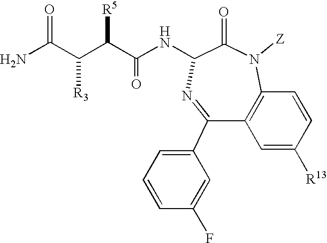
N1([Z])C(=O)C(NC(C([R5])C(C(N)=O)[R3])=O)N=C(C2=CC=CC(F)=C2)C2=C1C=CC([R13])=C2
